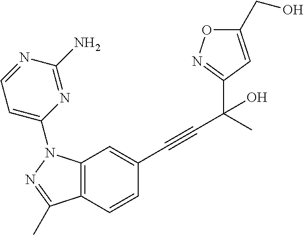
C1=C(CO)ON=C1C(C#CC1=CC2=C(C=C1)C(C)=NN2C1=CC=NC(N)=N1)(O)C
